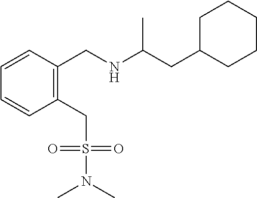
C1=CC=CC(CNC(CC2CCCCC2)C)=C1CS(N(C)C)(=O)=O
